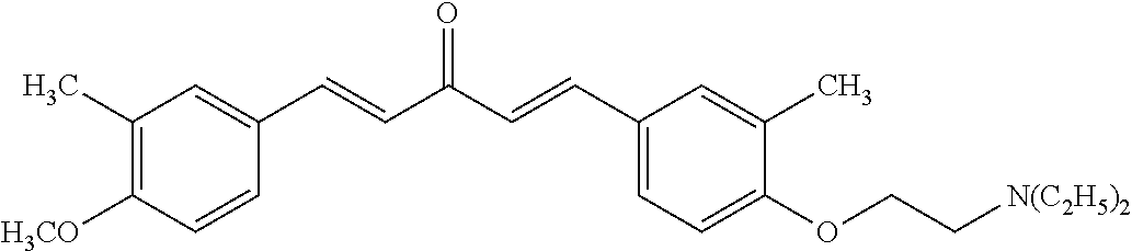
C1(C)=C([H3CO])C=CC(C=CC(C=CC2=CC=C(OCC[N(C2H5)2])C(C)=C2)=O)=C1
